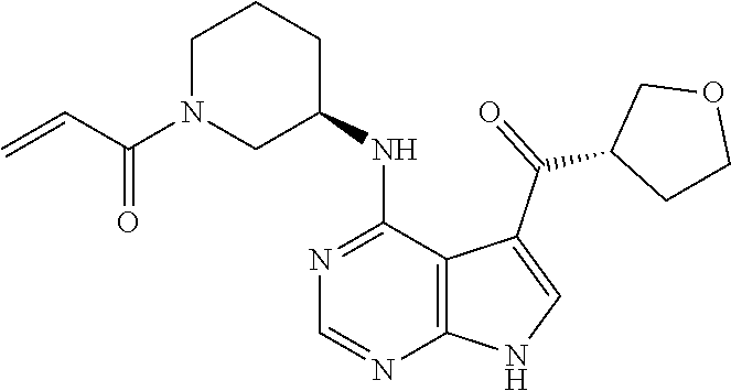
C1N(C(C=C)=O)CC(NC2=NC=NC3=C2C(C(=O)C2CCOC2)=CN3)CC1
